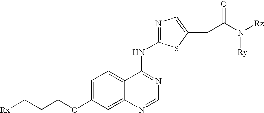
C1=C(OCCC[Rx])C=C2C(=C1)C(NC1=NC=C(CC(N([Rz])[Ry])=O)S1)=NC=N2
